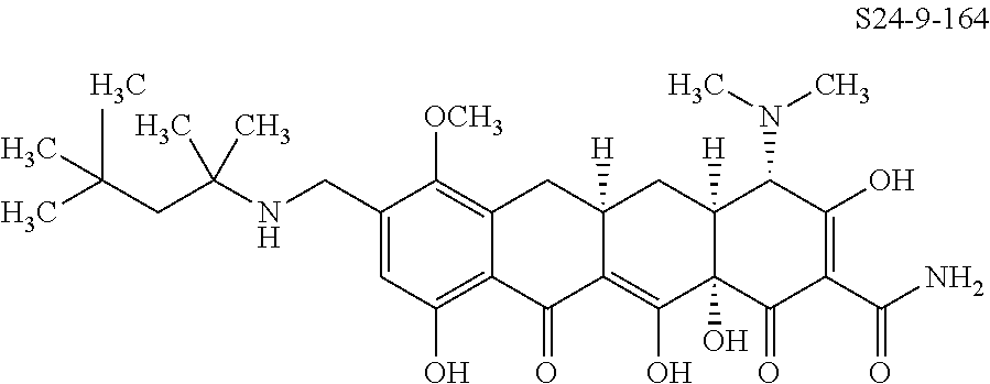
N(CC1=CC(O)=C2C(=C1[OCH3])CC1([H])C(=C(O)C3(O)C([H])(C1)C(N(C)C)C(O)=C(C(N)=O)C3=O)C2=O)C(CC(C)(C)C)(C)C
